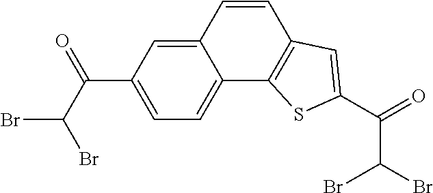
C12=CC(C(C(Br)Br)=O)=CC=C1C1=C(C=C2)C=C(C(C(Br)Br)=O)S1
